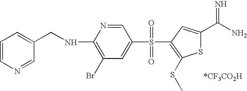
N(C1=C(Br)C=C(S(=O)(=O)C2=C(SC)SC(C(N)=N)=C2)C=N1)CC1=CC=CN=C1
